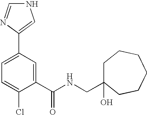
C1=C(C2=CNC=N2)C=C(C(NCC2(O)CCCCCC2)=O)C(Cl)=C1
